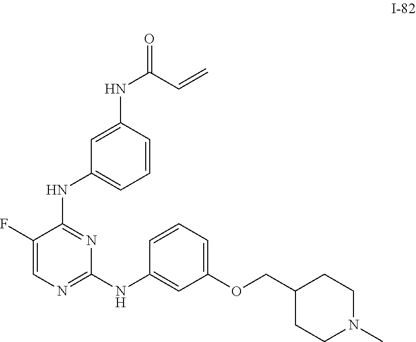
C1=CC(NC(C=C)=O)=CC(NC2=NC(NC3=CC(OCC4CCN(C)CC4)=CC=C3)=NC=C2F)=C1
